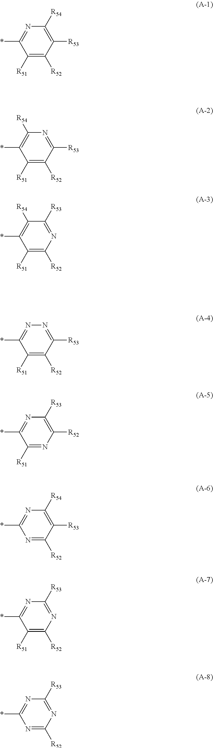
C1([R51])=C([R52])C([R53])=C([R54])N=C1*.C1([R51])=C([R52])C([R53])=NC([R54])=C1*.C1([R51])=C([R52])N=C([R53])C([R54])=C1*.C1([R51])=C([R52])C([R53])=NN=C1*.C1([R51])=NC([R52])=C([R53])N=C1*.N1=C([R52])C([R53])=C([R54])N=C1*.C1([R51])=C([R52])N=C([R53])N=C1*.N1=C([R52])N=C([R53])N=C1*
